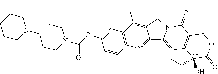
N1(C2CCN(C(OC3=CC4=C(C=C3)N=C3C(=C4CC)CN4C3=CC3=C(C4=O)COC(=O)C3(O)CC)=O)CC2)CCCCC1
